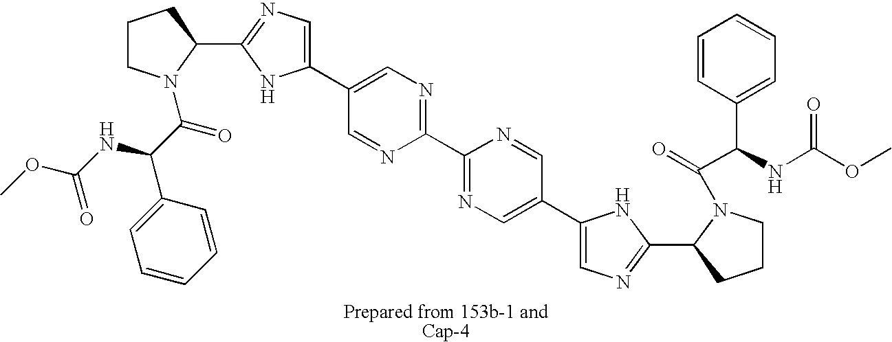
C1CN(C(C(C2=CC=CC=C2)NC(OC)=O)=O)C(C2=NC=C(C3=CN=C(C4=NC=C(C5=CN=C(C6N(C(=O)C(NC(OC)=O)C7=CC=CC=C7)CCC6)N5)C=N4)N=C3)N2)C1
